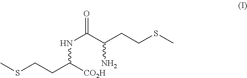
CSCCC(NC(C(N)CCSC)=O)[CO2H]
